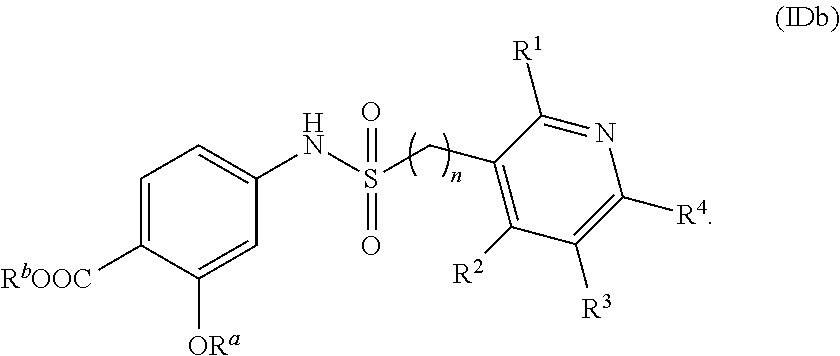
C1=C([RbOOC])C([ORa])=CC(NS(CC2=C([R2])C([R3])=C([R4])N=C2[R1])(=O)=O)=C1
